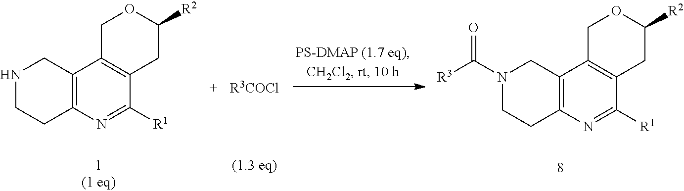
C1C2=C(CC([R2])O1)C([R1])=NC1=C2CNCC1.[R3COCl].C1C2=C(CC([R2])O1)C([R1])=NC1=C2CN(C([R3])=O)CC1
